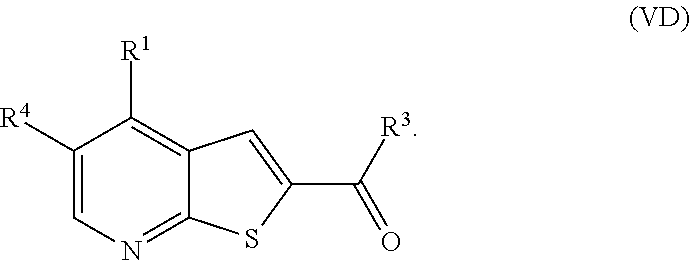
C1([R4])=CN=C2C(=C1[R1])C=C(C([R3])=O)S2
